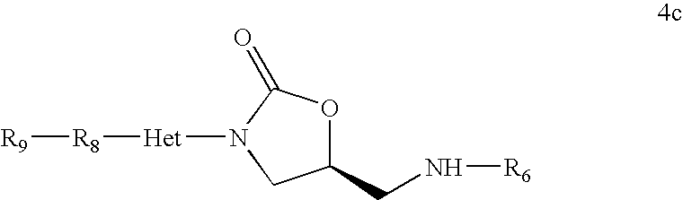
N1([Het][R8][R9])CC(CN[R6])OC1=O
